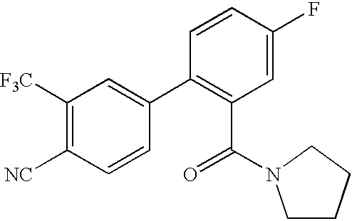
C1([F3C])=C([NC])C=CC(C2=C(C(=O)N3CCCC3)C=C(F)C=C2)=C1
